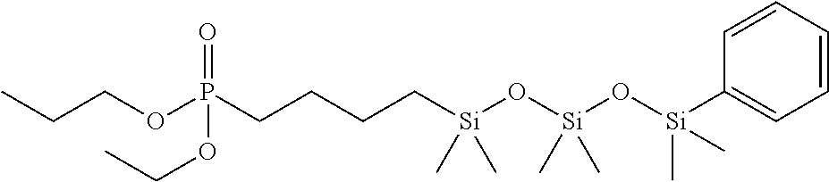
C(OP(CCCC[Si](O[Si](O[Si](C1=CC=CC=C1)(C)C)(C)C)(C)C)(=O)OCC)CC
